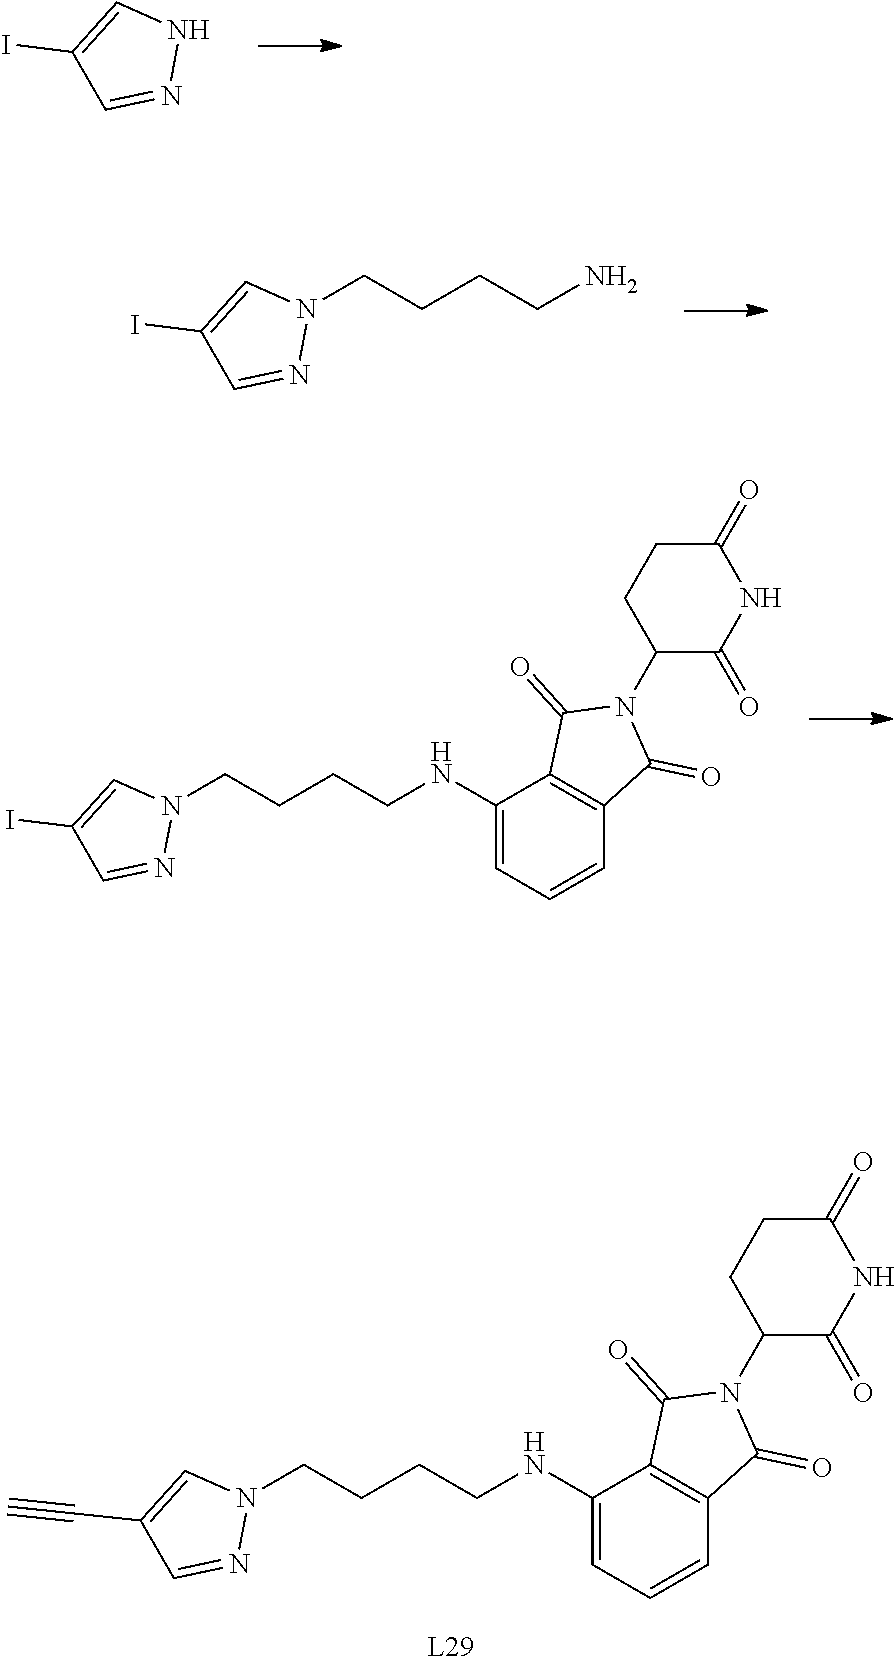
N1(CCCCNC2=CC=CC3=C2C(=O)N(C2C(=O)NC(=O)CC2)C3=O)C=C(C#C)C=N1.N1C=C(I)C=N1.C1=NN(CCCCN)C=C1I.N1(CCCCNC2=CC=CC3=C2C(=O)N(C2C(=O)NC(=O)CC2)C3=O)C=C(I)C=N1
